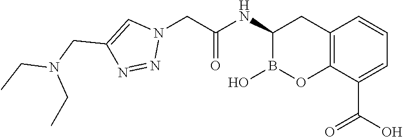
C12=C(C(C(O)=O)=CC=C1)OB(O)C(NC(=O)CN1C=C(CN(CC)CC)N=N1)C2
